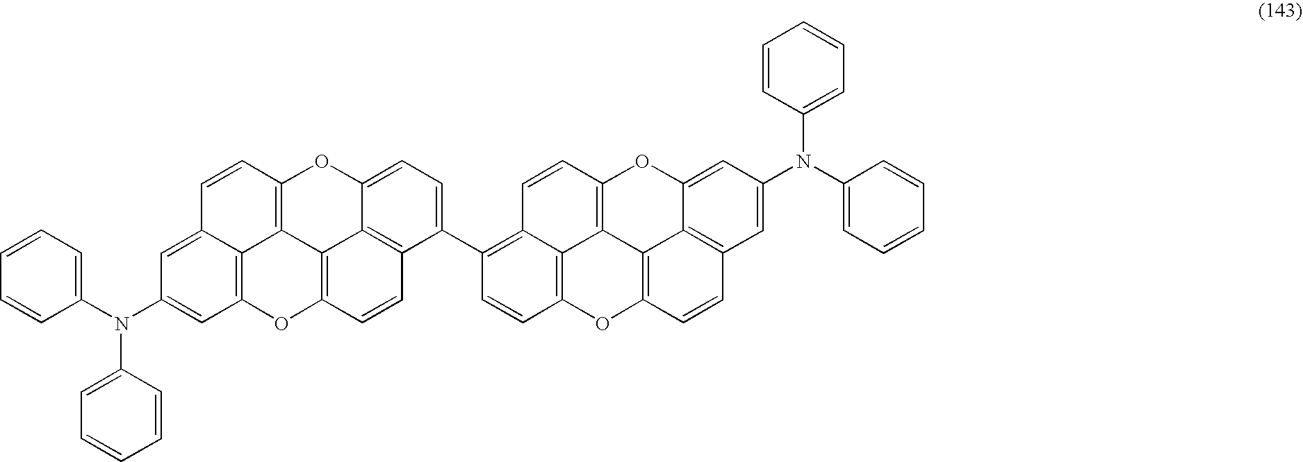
C1(C2=C3C=CC4=C5C6=C(C=CC7=C6C(=CC(N(C6=CC=CC=C6)C6=CC=CC=C6)=C7)O4)OC(=C53)C=C2)=CC=C2C3=C1C=CC1=C3C3=C(O2)C=CC2=CC(N(C4=CC=CC=C4)C4=CC=CC=C4)=CC(=C32)O1
